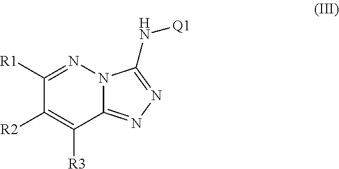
N12C(=NN=C1N[Q1])C([R3])=C([R2])C([R1])=N2
